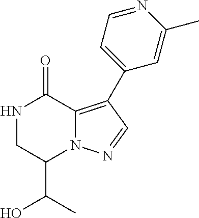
N1CC(C(C)O)N2C(=C(C3=CC=NC(C)=C3)C=N2)C1=O
